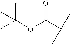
C(=O)(C(C)C)OC(C)(C)C
